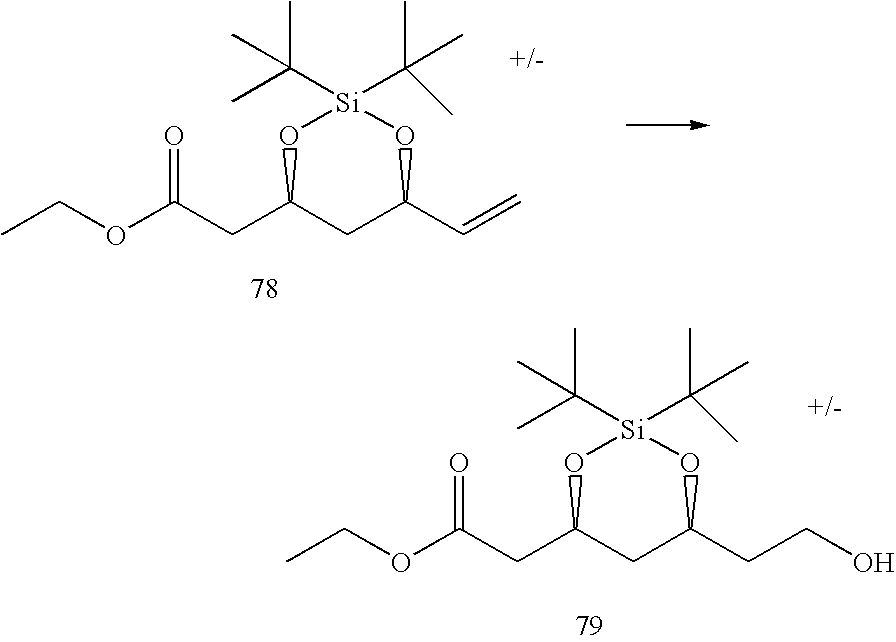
CCOC(CC1CC(CCO)O[Si](C(C)(C)C)(C(C)(C)C)O1)=O.CCOC(CC1CC(C=C)O[Si](C(C)(C)C)(C(C)(C)C)O1)=O
